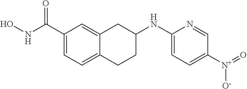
C1(C(NO)=O)=CC=C2C(=C1)CC(NC1=CC=C([N+]([O-])=O)C=N1)CC2
